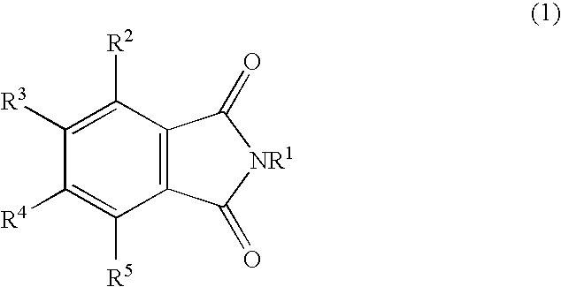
C1([R3])=C([R2])C2=C(C([R5])=C1[R4])C(=O)[NR1]C2=O
